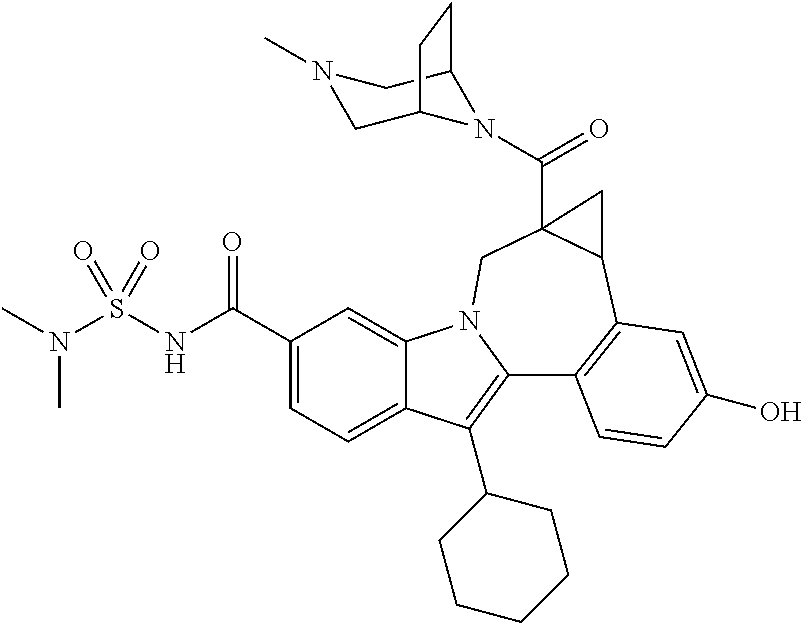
C1(C(NS(N(C)C)(=O)=O)=O)=CC=C2C(=C1)N1C(=C2C2CCCCC2)C2=C(C3C(C(N4C5CN(C)CC4CC5)=O)(C1)C3)C=C(O)C=C2
